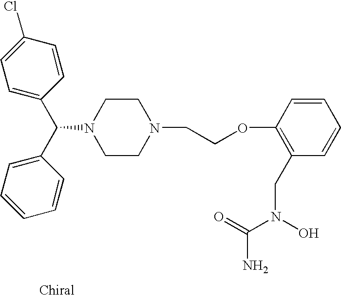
C1=CC(Cl)=CC=C1C(C1=CC=CC=C1)N1CCN(CCOC2=C(CN(C(=O)N)O)C=CC=C2)CC1
